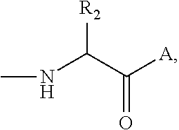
N(C(C([A])=O)[R2])C
